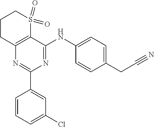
C1(C2=CC(Cl)=CC=C2)=NC2=C(C(NC3=CC=C(CC#N)C=C3)=N1)S(=O)(=O)CCC2
